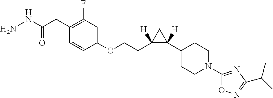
C1C(C2CCN(C3=NC(C(C)C)=NO3)CC2)([H])C1(CCOC1=CC(F)=C(CC(=O)NN)C=C1)[H]
